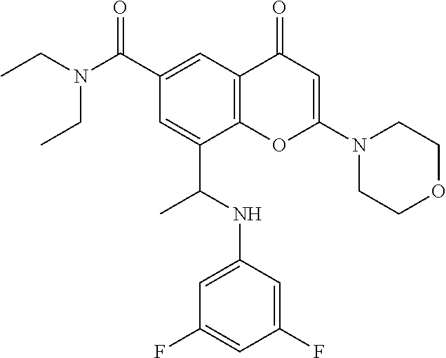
C1(C(N(CC)CC)=O)=CC2=C(C(C(NC3=CC(F)=CC(F)=C3)C)=C1)OC(N1CCOCC1)=CC2=O
